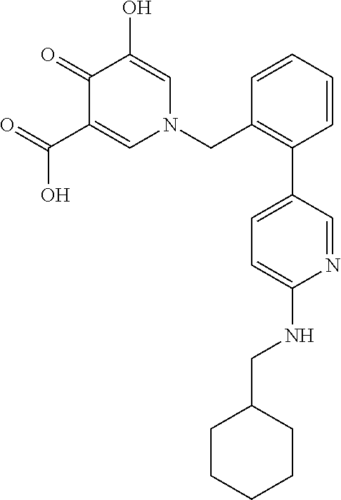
O=C(C1=CN(CC2=C(C3=CC=C(NCC4CCCCC4)N=C3)C=CC=C2)C=C(O)C1=O)O
